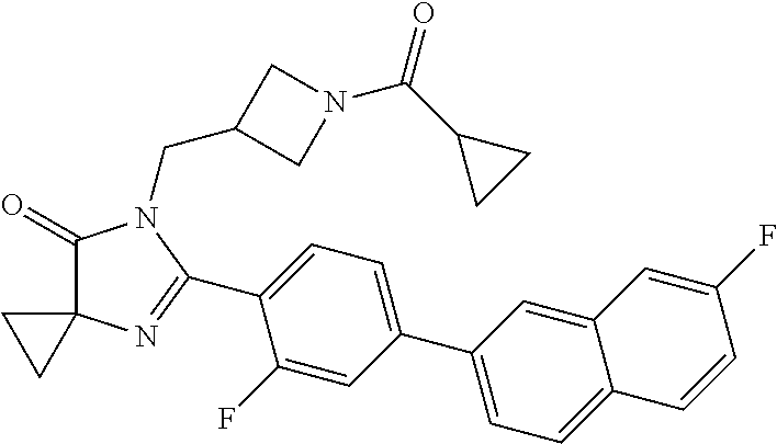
C1(=O)C2(N=C(C3=CC=C(C4=CC=C5C(=C4)C=C(F)C=C5)C=C3F)N1CC1CN(C(C3CC3)=O)C1)CC2
